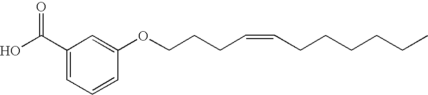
C1(C(O)=O)=CC=CC(OCCCC=CCCCCCC)=C1
